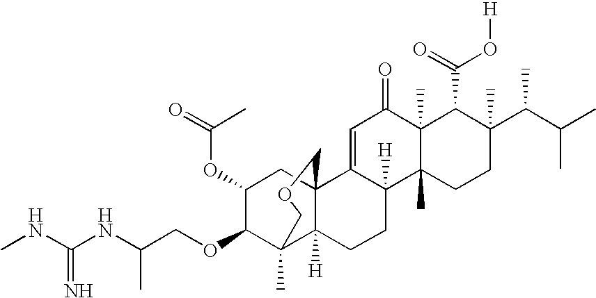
C1=C2C([H])(C3(C)C(C)(C1=O)C(C(=O)O[H])C(C(C(C)C)C)(C)CC3)CCC1([H])C3(C)C(OCC(NC(NC)=N)C)C(OC(=O)C)CC21COC3
